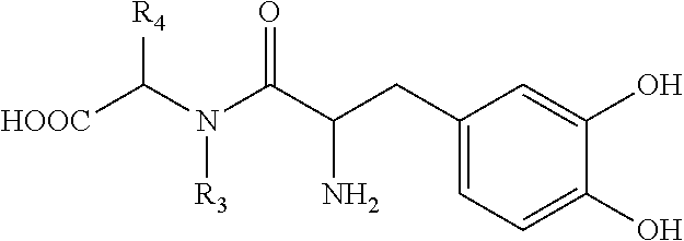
C1(CC(C(N(C([HOOC])[R4])[R3])=O)N)=CC=C(O)C(O)=C1
